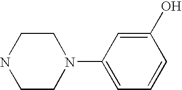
C1CN(C2=CC=CC(O)=C2)CCN1
